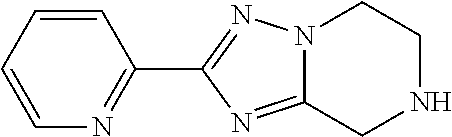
C1=CC=CN=C1C1=NN2C(=N1)CNCC2
